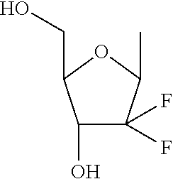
C1(O)C(F)(F)C(C)OC1CO
